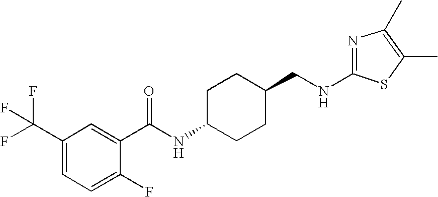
C1(C(F)(F)F)=CC=C(F)C(C(NC2CCC(CNC3=NC(C)=C(C)S3)CC2)=O)=C1
